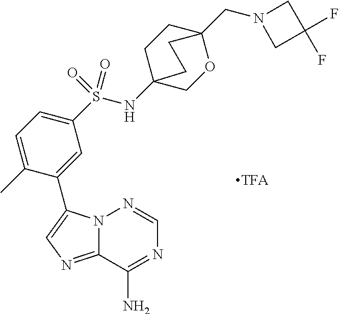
N12C(=NC=C1C1=CC(S(NC34CCC(CN5CC(F)(F)C5)(OC3)CC4)(=O)=O)=CC=C1C)C(N)=NC=N2
